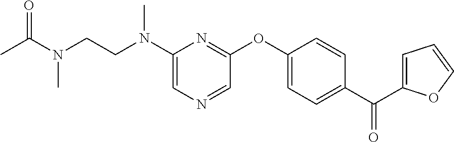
C1(N(CCN(C)C(=O)C)C)=CN=CC(OC2=CC=C(C(=O)C3=CC=CO3)C=C2)=N1
